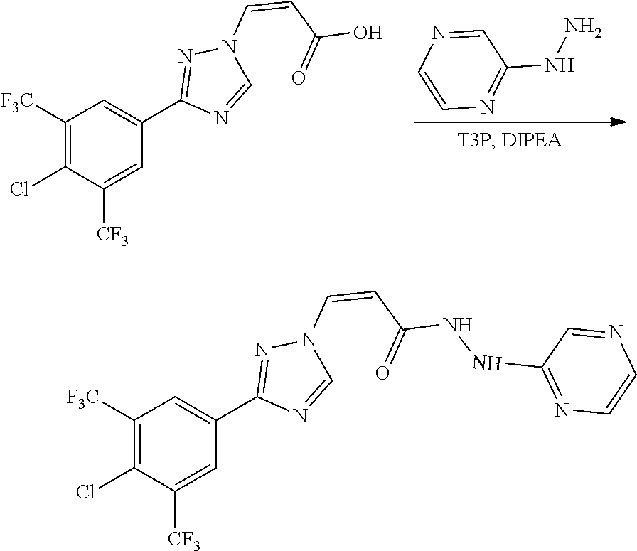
C1([F3C])=C(Cl)C([CF3])=CC(C2=NN(C=CC(O)=O)C=N2)=C1.C1=NC=CN=C1NN.C1([F3C])=C(Cl)C([CF3])=CC(C2=NN(C=CC(NNC3=NC=CN=C3)=O)C=N2)=C1
